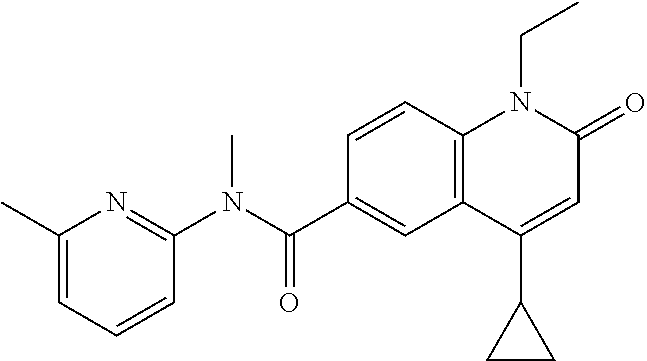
C1(N(C(C2=CC3=C(C=C2)N(CC)C(=O)C=C3C2CC2)=O)C)=NC(C)=CC=C1
